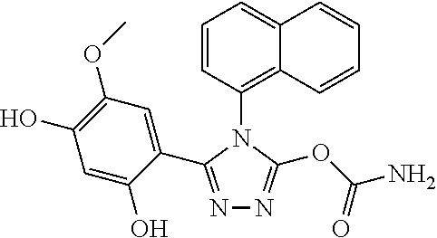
N1=C(C2=CC(OC)=C(O)C=C2O)N(C2=C3C(=CC=C2)C=CC=C3)C(OC(=O)N)=N1
